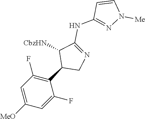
C1=C([MeO])C=C(F)C(C2CN=C(NC3=NN([Me])C=C3)C2[CbzHN])=C1F
